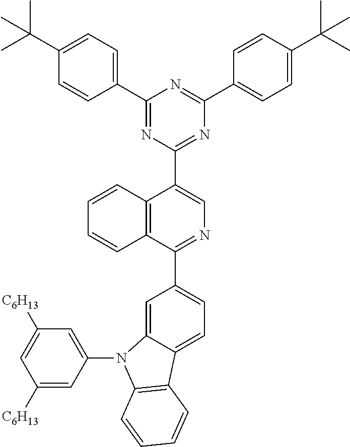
C12=C(C(C3=CC=C4C(=C3)N(C3=CC([C6H13])=CC([C6H13])=C3)C3=C4C=CC=C3)=NC=C1C1=NC(C3=CC=C(C(C)(C)C)C=C3)=NC(C3=CC=C(C(C)(C)C)C=C3)=N1)C=CC=C2
